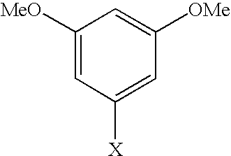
C1([MeO])=CC([X])=CC([OMe])=C1
